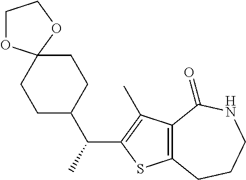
C1C(C(C2=C(C)C3=C(S2)CCCNC3=O)C)CCC2(C1)OCCO2
